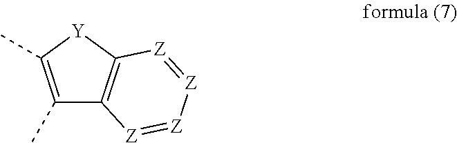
C1(C)=C(C)[Y]C2=C1[Z]=[Z][Z]=[Z]2
